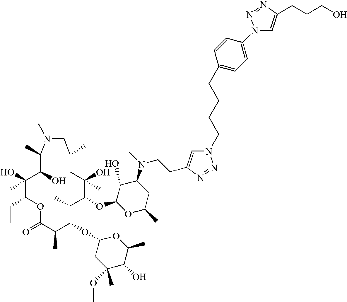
O1C(=O)C(C)C(OC2CC(OC)(C)C(O)C(C)O2)C(C)C(OC2OC(C)CC(N(CCC3=CN(CCCCC4=CC=C(N5C=C(CCCO)N=N5)C=C4)N=N3)C)C2O)C(O)(C)CC(C)CN(C)C(C)C(O)C(O)(C)C1CC
